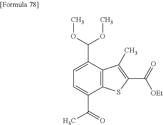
C1=C(C(=O)C)C2=C(C(C(OC)OC)=C1)C(C)=C(C(=O)[OEt])S2
